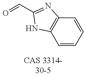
O=CC1=NC2=C(C=CC=C2)N1
